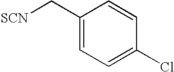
C1(C[SCN])=CC=C(Cl)C=C1
